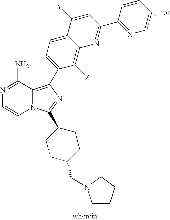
N1=C(N)C2=C(C3=CC=C4C(=C3[Z])N=C(C3=[X]C=CC=C3)C=C4[Y])N=C(C3CCC(CN4CCCC4)CC3)N2C=C1
